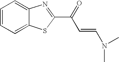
C1=CC=C2C(=C1)N=C(C(=O)C=CN(C)C)S2
